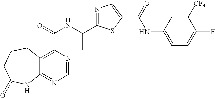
C12=NC=NC(C(=O)NC(C3=NC=C(C(=O)NC4=CC=C(F)C([CF3])=C4)S3)C)=C1CCCC(=O)N2
